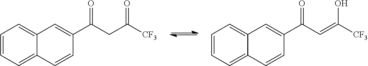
C1=CC=C2C(=C1)C=C(C(CC([CF3])=O)=O)C=C2.C1=CC=C2C(=C1)C=C(C(C=C([CF3])O)=O)C=C2
